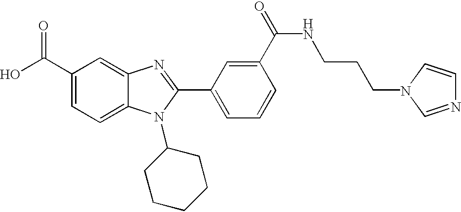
OC(C1=CC=C2C(=C1)N=C(C1=CC=CC(C(=O)NCCCN3C=CN=C3)=C1)N2C1CCCCC1)=O
